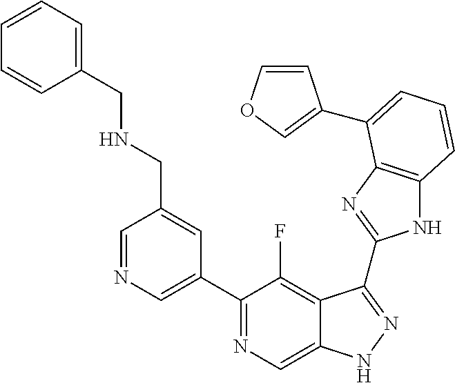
C1=NC=C(C2=NC=C3C(=C2F)C(C2=NC4=C(N2)C=CC=C4C2=COC=C2)=NN3)C=C1CNCC1=CC=CC=C1
